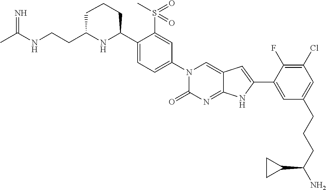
CC(NCCC1NC(C2=CC=C(N3C(=O)N=C4C(=C3)C=C(C3=CC(CCCC(N)C5CC5)=CC(Cl)=C3F)N4)C=C2S(C)(=O)=O)CCC1)=N
